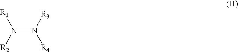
N(N([R4])[R3])([R1])[R2]
